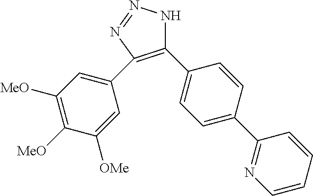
C1(C2=CC=C(C3=NC=CC=C3)C=C2)=C(C2=CC([MeO])=C([MeO])C([OMe])=C2)N=NN1
